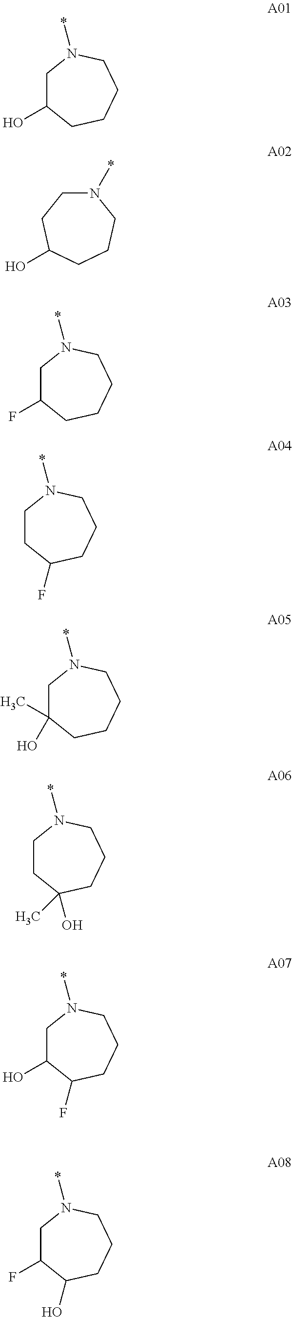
C1C(O)CCCCN1*.N1(*)CCC(O)CCC1.C1C(F)CCCCN1*.C1CC(F)CCCN1*.C1C(O)(C)CCCCN1*.C1CC(C)(O)CCCN1*.C1C(O)C(F)CCCN1*.C1C(F)C(O)CCCN1*
